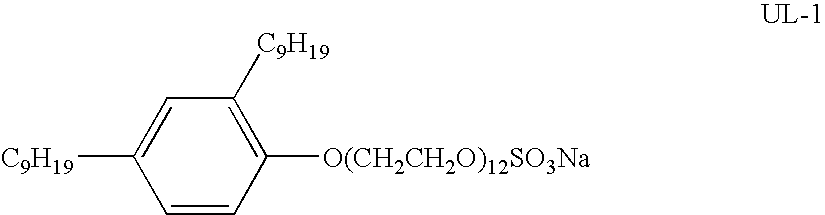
C1=CC([O(CH2CH2O)12SO3Na])=C([C9H19])C=C1[C9H19]
